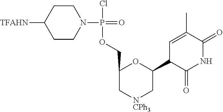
[TFAHN]C1CCN(P(=O)(Cl)OCC2C[NCPh3]CC(C3C(=O)NC(=O)C(C)=C3)O2)CC1
